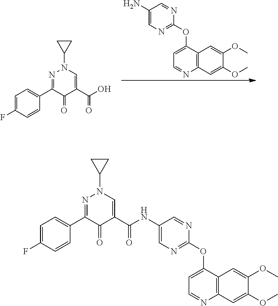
C1=C(F)C=CC(C2=NN(C3CC3)C=C(C(O)=O)C2=O)=C1.C1(N)=CN=C(OC2=CC=NC3=C2C=C(OC)C(OC)=C3)N=C1.C1(F)=CC=C(C2=NN(C3CC3)C=C(C(NC3=CN=C(OC4=CC=NC5=C4C=C(OC)C(OC)=C5)N=C3)=O)C2=O)C=C1
